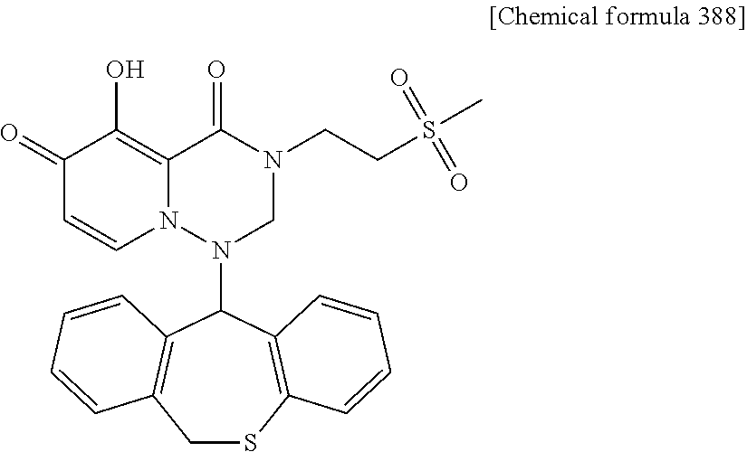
C1(=O)C=CN2C(=C1O)C(=O)N(CCS(C)(=O)=O)CN2C1C2=C(CSC3=C1C=CC=C3)C=CC=C2
